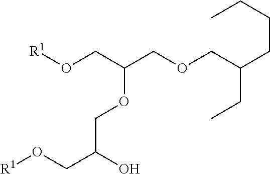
[R1]OCC(COCC(CCCC)CC)OCC(CO[R1])O
